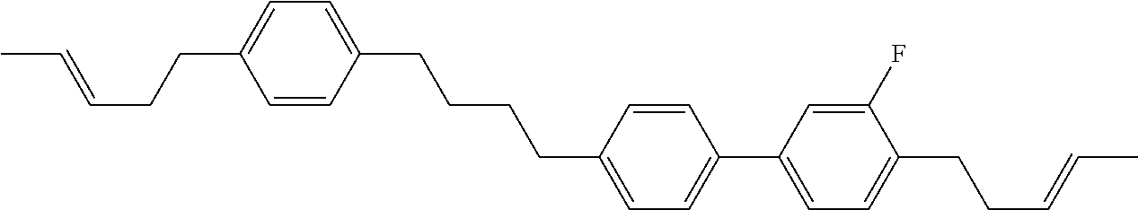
C1=CC(CCCCC2=CC=C(C3=CC=C(CCC=CC)C(F)=C3)C=C2)=CC=C1CCC=CC
